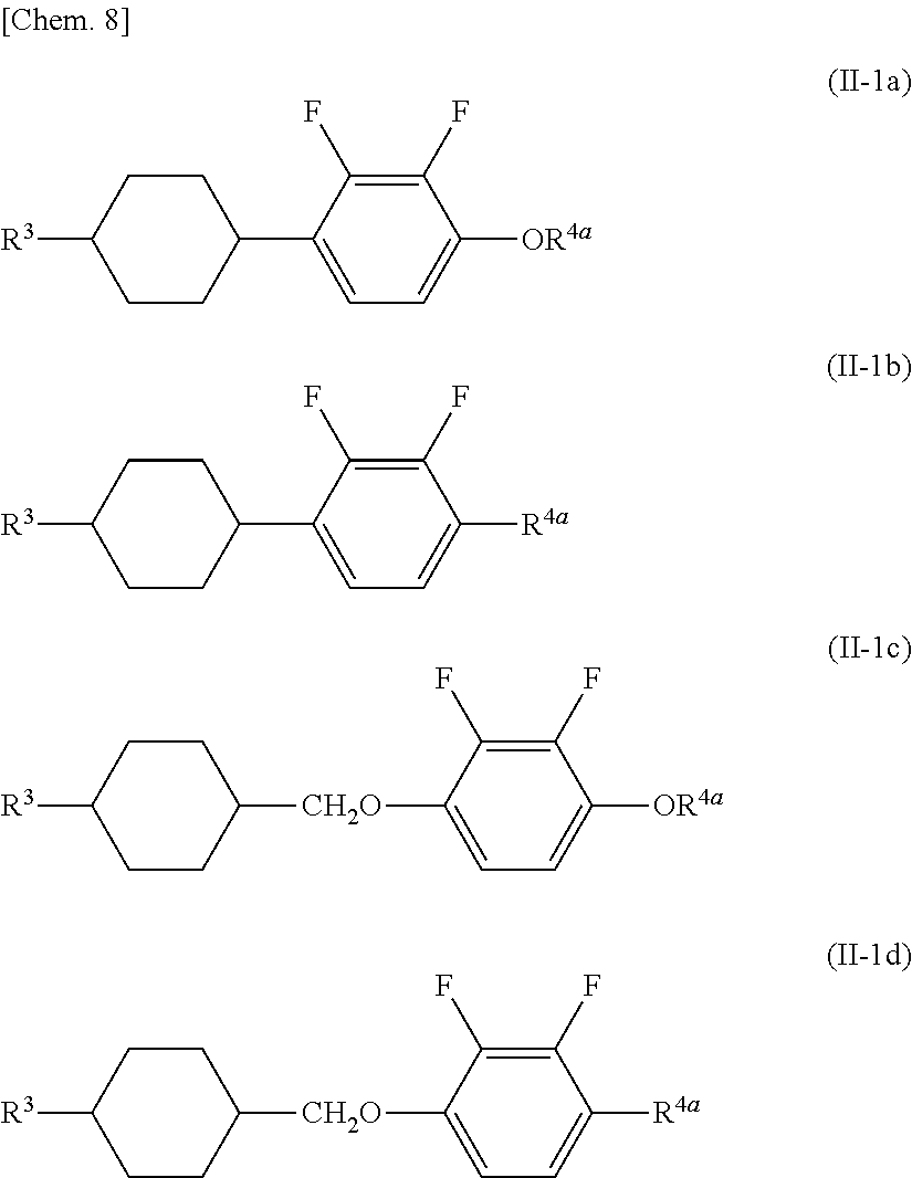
C1(C2=CC=C([OR4a])C(F)=C2F)CCC([R3])CC1.C1(C2=CC=C([R4a])C(F)=C2F)CCC([R3])CC1.C1([CH2O]C2=CC=C([OR4a])C(F)=C2F)CCC([R3])CC1.C1([CH2O]C2=CC=C([R4a])C(F)=C2F)CCC([R3])CC1
